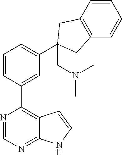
C12=C(C=CC=C1)CC(C1=CC=CC(C3=C4C(=NC=N3)NC=C4)=C1)(CN(C)C)C2
